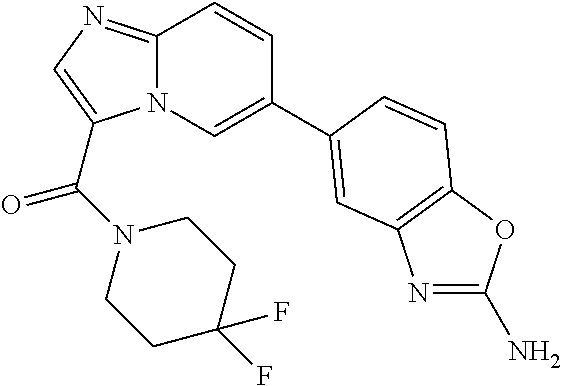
C12=NC=C(C(=O)N3CCC(F)(F)CC3)N1C=C(C1=CC3=C(OC(N)=N3)C=C1)C=C2
